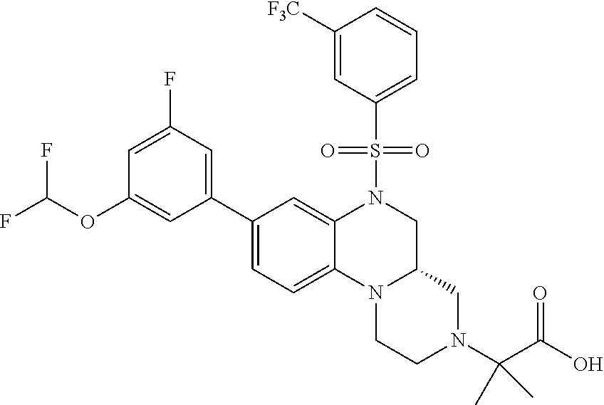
N12CCN(C(C)(C(=O)O)C)CC1CN(S(=O)(=O)C1=CC=CC([F3C])=C1)C1=CC(C3=CC(F)=CC(OC(F)F)=C3)=CC=C21
